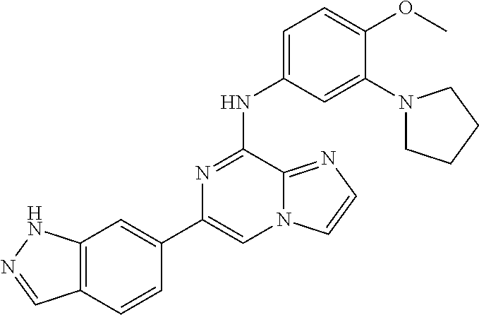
C12=C(C=CC(C3=CN4C(=NC=C4)C(NC4=CC=C(OC)C(N5CCCC5)=C4)=N3)=C1)C=NN2
